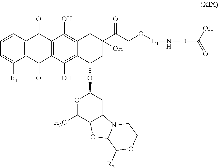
C1=CC2=C(C([R1])=C1)C(=O)C1=C(C2=O)C(O)=C2C(=C1O)C(OC1OC(C)C3C(C1)N1C(O3)C([R2])OCC1)CC(C(CO[L1]N[D]C(O)=O)=O)(O)C2
